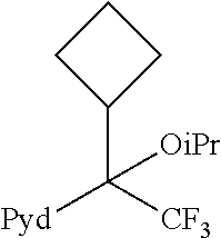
C1CC(C([CF3])([Pyd])[OiPr])C1
